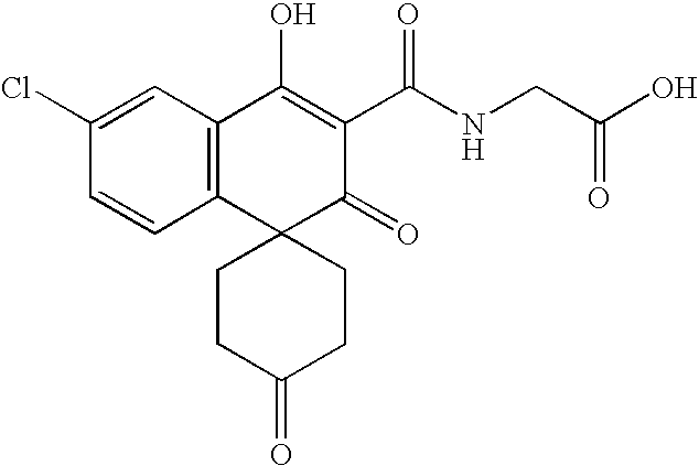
C12=C(C=C(Cl)C=C1)C(O)=C(C(NCC(O)=O)=O)C(=O)C21CCC(=O)CC1
